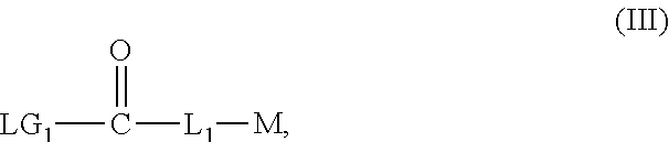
[LG1]C([L1][M])=O
